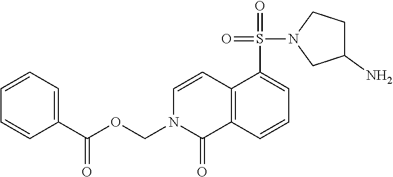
C12=C(C=CC=C1S(=O)(N1CC(N)CC1)=O)C(=O)N(COC(C1=CC=CC=C1)=O)C=C2
